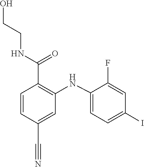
C1(F)=CC(I)=CC=C1NC1=C(C(NCCO)=O)C=CC(C#N)=C1
